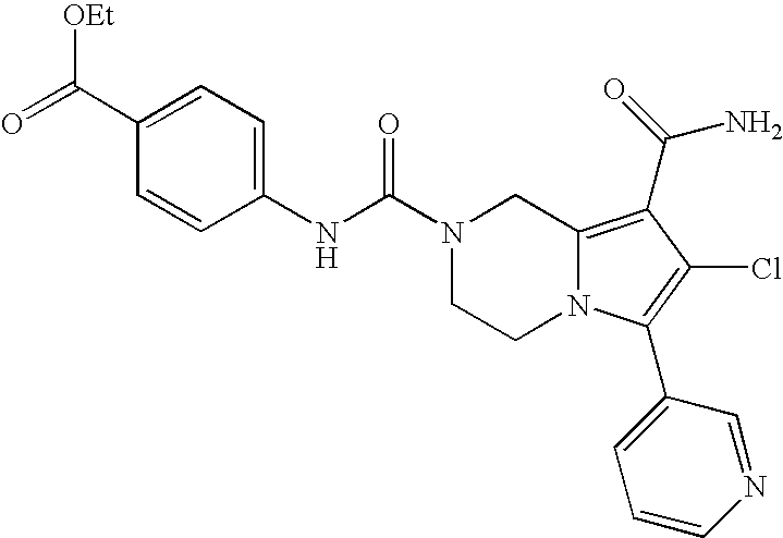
C1=C(C(=O)[OEt])C=CC(NC(N2CCN3C(=C(C(N)=O)C(Cl)=C3C3=CC=CN=C3)C2)=O)=C1
